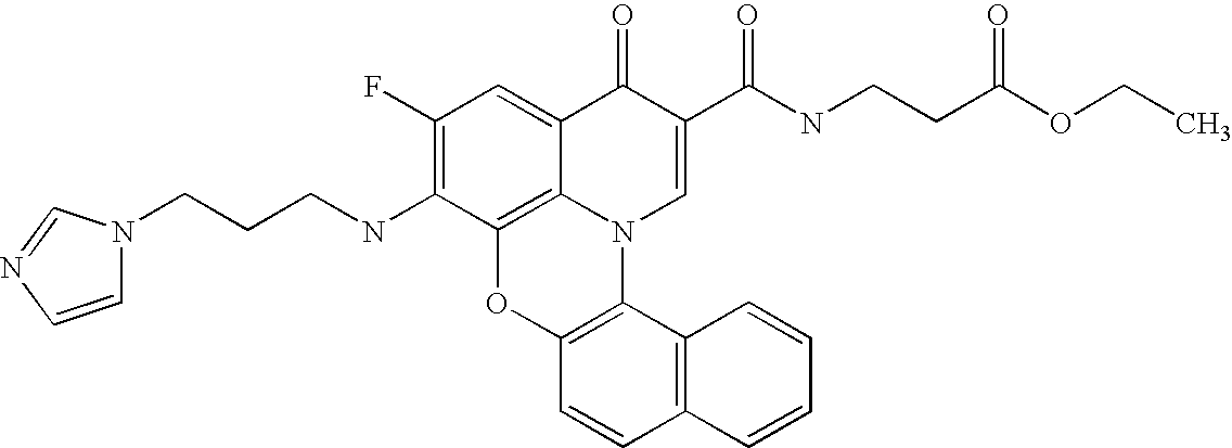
C1(F)=C(NCCCN2C=CN=C2)C2=C3C(=C1)C(=O)C(C(NCCC(=O)OCC)=O)=CN3C1=C(O2)C=CC2=C1C=CC=C2
